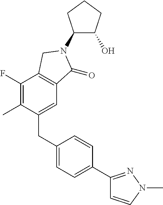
C1(CC2=CC=C(C3=NN(C)C=C3)C=C2)=CC2=C(C(F)=C1C)CN(C1C(O)CCC1)C2=O
